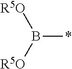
B(*)([R5O])[R5O]
